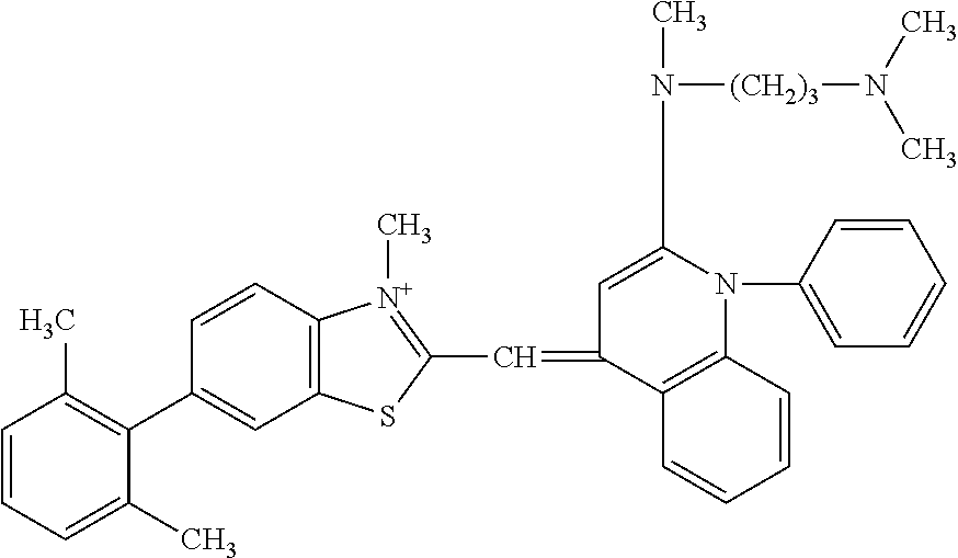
C1=CC=C(C)C(C2=CC3=C(C=C2)[N+](C)=C(C=C2C=C(N(C)[(CH2)3]N(C)C)N(C4=CC=CC=C4)C4=C2C=CC=C4)S3)=C1C
